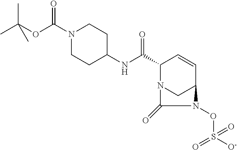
N(C(C1N2CC(C=C1)N(OS([O-])(=O)=O)C2=O)=O)C1CCN(C(OC(C)(C)C)=O)CC1
